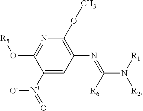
C1=C([N+]([O-])=O)C(O[R5])=NC(OC)=C1N=C(N([R2])[R1])[R6]
